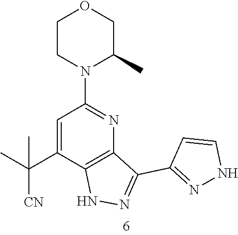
C1=C(C([CN])(C)C)C2=C(N=C1N1C(C)COCC1)C(C1=NNC=C1)=NN2
